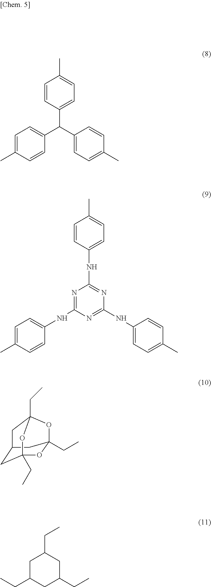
C1=CC(C(C2=CC=C(C)C=C2)C2=CC=C(C)C=C2)=CC=C1C.C1=CC(NC2=NC(NC3=CC=C(C)C=C3)=NC(NC3=CC=C(C)C=C3)=N2)=CC=C1C.C12CC3(CC)OC(CC)(C1)OC(CC)(C2)O3.C1C(CC)CC(CC)CC1CC
